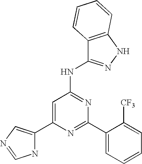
C1=C(C2=CN=CN2)N=C(C2=CC=CC=C2[CF3])N=C1NC1=NNC2=C1C=CC=C2
